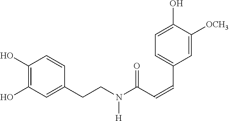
C(C1=CC(O)=C(O)C=C1)CN(C(C=CC1=CC=C(O)C([OCH3])=C1)=O)[H]
